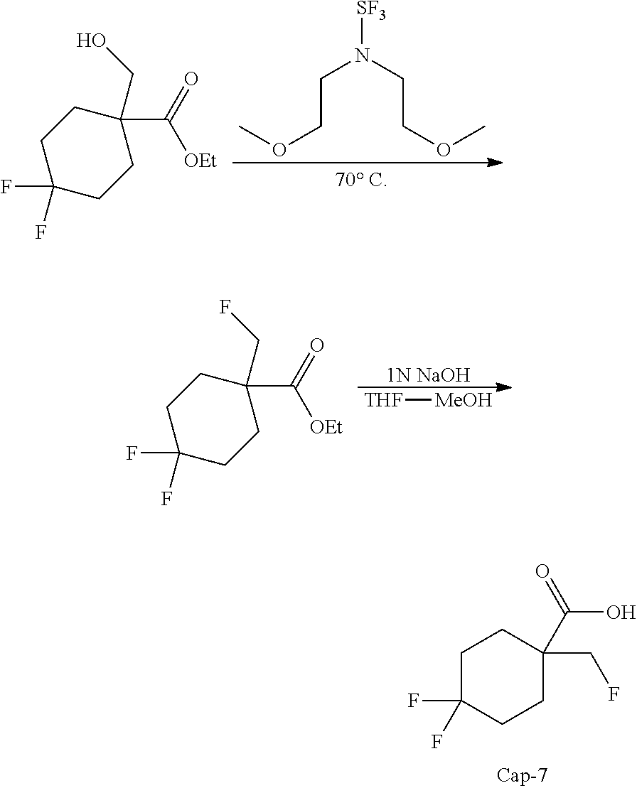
C1C(F)(F)CCC(C(=O)O)(CF)C1.COCCN(CCOC)[SF3].C1CC(F)(F)CCC1(C(=O)[OEt])CO.[1N NaOH].[THF][MeOH].C1CC(F)(F)CCC1(C(=O)[OEt])CF
